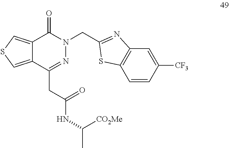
C12=CSC=C1C(CC(NC(C)[CO2Me])=O)=NN(CC1=NC3=C(C=CC([CF3])=C3)S1)C2=O
